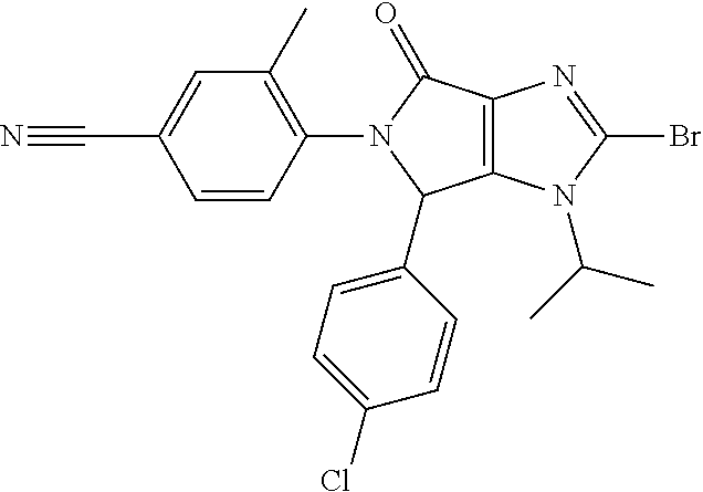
C12=C(N(C(C)C)C(Br)=N1)C(C1=CC=C(Cl)C=C1)N(C1=C(C)C=C(C#N)C=C1)C2=O
